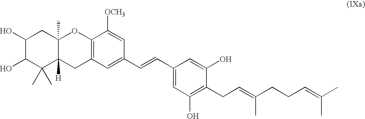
C1(O)C(O)C(C)(C)C2([H])C(C)(C1)OC1=C(C2)C=C(C=CC2=CC(O)=C(CC=C(CCC=C(C)C)C)C(O)=C2)C=C1[OCH3]
